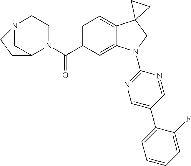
N1(C(C2=CC=C3C(=C2)N(C2=NC=C(C4=CC=CC=C4F)C=N2)CC32CC2)=O)C2CN(CC1)CC2
